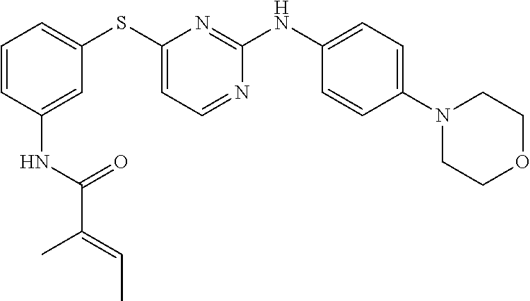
C1=CC(NC(=O)C(=CC)C)=CC(SC2=CC=NC(NC3=CC=C(N4CCOCC4)C=C3)=N2)=C1
